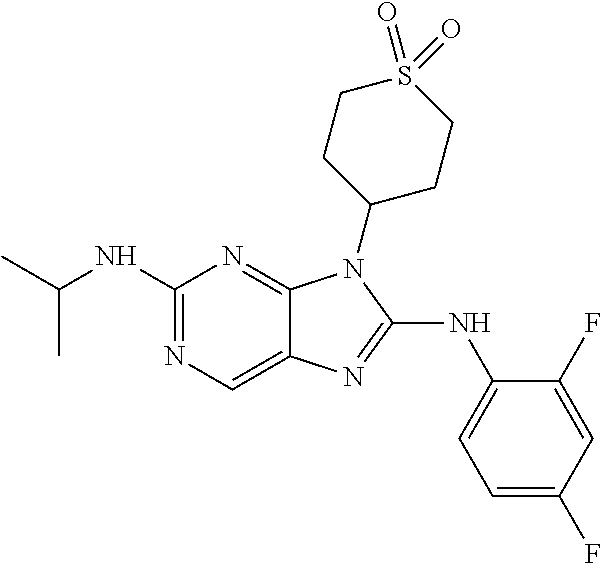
N1=C(NC2=CC=C(F)C=C2F)N(C2CCS(=O)(=O)CC2)C2=NC(NC(C)C)=NC=C12
